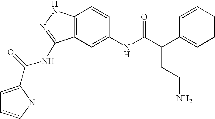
C12=C(C=C(NC(C(C3=CC=CC=C3)CCN)=O)C=C1)C(NC(=O)C1=CC=CN1C)=NN2
